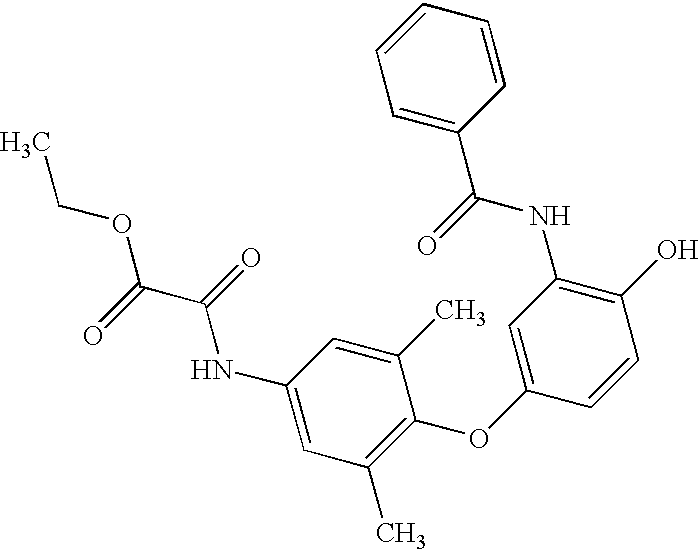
C1(O)=C(NC(=O)C2=CC=CC=C2)C=C(OC2=C(C)C=C(NC(=O)C(=O)OCC)C=C2C)C=C1
